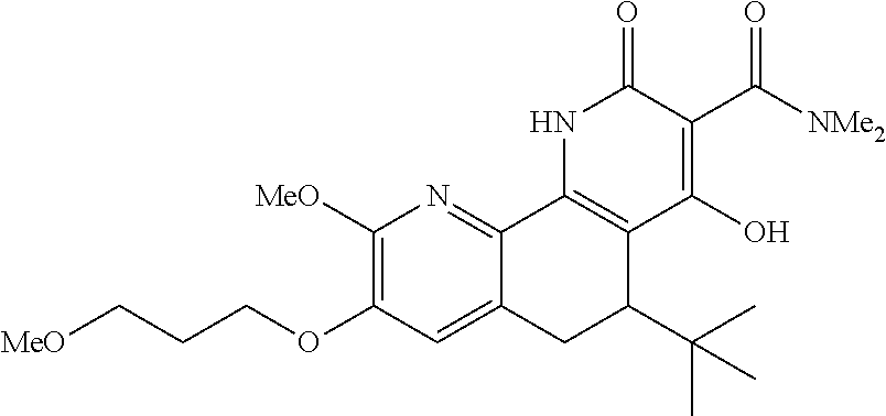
C1([MeO])=C(OCCC[MeO])C=C2C(=N1)C1=C(C(C(C)(C)C)C2)C(O)=C(C([NMe2])=O)C(=O)N1
